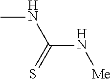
CNC(N[Me])=S
